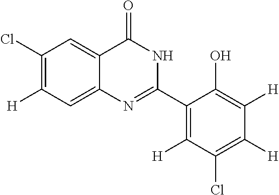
C1(Cl)=C([H])C=C2C(=C1)C(=O)NC(C1=C([H])C(Cl)=C([H])C([H])=C1O)=N2
